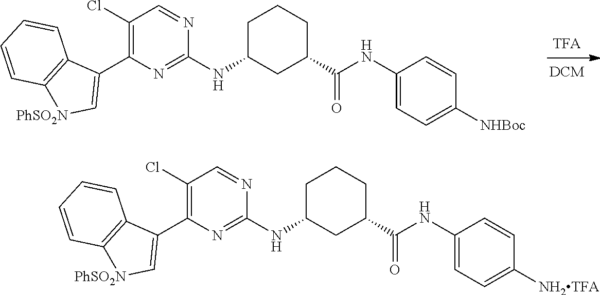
C1(Cl)=C(C2=C[PhSO2N]C3=C2C=CC=C3)N=C(NC2CC(C(NC3=CC=C([NHBoc])C=C3)=O)CCC2)N=C1.C1(Cl)=C(C2=C[PhSO2N]C3=C2C=CC=C3)N=C(NC2CC(C(NC3=CC=C([NH2TFA])C=C3)=O)CCC2)N=C1
